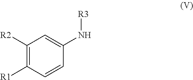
C1([R2])=C([R1])C=CC(N[R3])=C1
